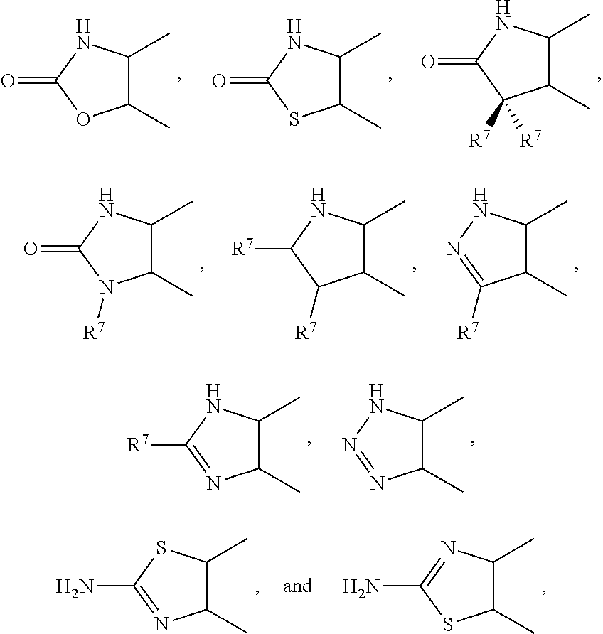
C1(C)C(C)NC(=O)O1.C1(C)C(C)NC(=O)S1.C1(C)C(C)NC(=O)C1([R7])[R7].C1(C)C(C)NC(=O)N1[R7].C1(C)C(C)NC([R7])C1[R7].C1(C)C(C)NN=C1[R7].C1(C)C(C)NC([R7])=N1.C1(C)C(C)NN=N1.C1(C)C(C)SC(N)=N1.C1(C)C(C)N=C(N)S1
